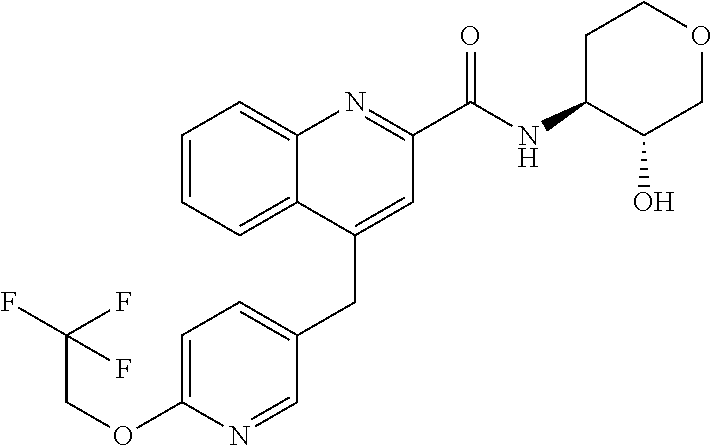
C1=C(OCC(F)(F)F)N=CC(CC2=CC(C(NC3C(O)COCC3)=O)=NC3=CC=CC=C23)=C1
